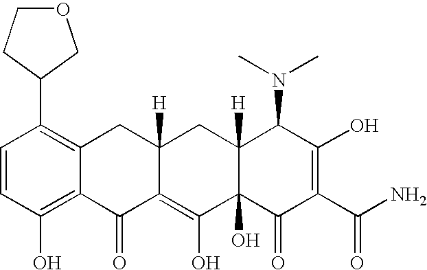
C1=CC(O)=C2C(=C1C1CCOC1)CC1([H])C(=C(O)C3(O)C([H])(C1)C(N(C)C)C(O)=C(C(N)=O)C3=O)C2=O
